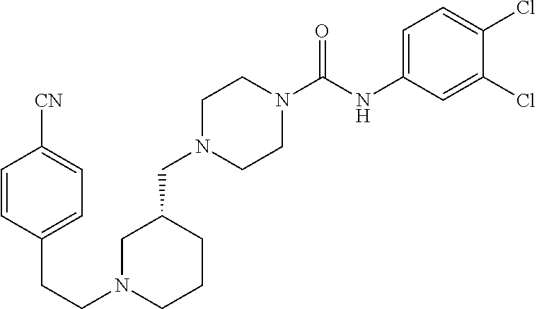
C1N(CC2CCCN(CCC3=CC=C([CN])C=C3)C2)CCN(C(NC2=CC=C(Cl)C(Cl)=C2)=O)C1
